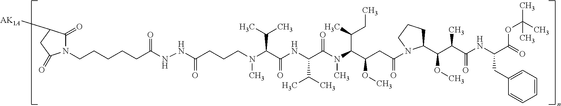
N(C(C(NC(C(C)C)C(N(C)C(C(C)CC)C(CC(=O)N1C(C(C(C(=O)NC(CC2=CC=CC=C2)C(=O)OC(C)(C)C)C)OC)CCC1)OC)=O)=O)C(C)C)(C)CCCC(NNC(CCCCCN1C(=O)C([AK1A])CC1=O)=O)=O
